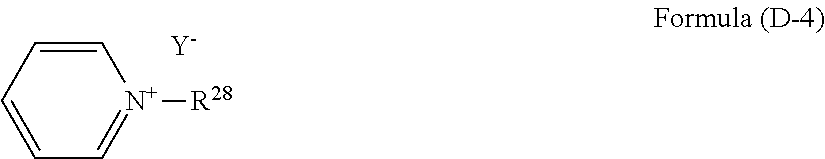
C1=CC=CC=[N+]1[R28].[Y]
